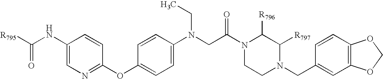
C1(N(CC(=O)N2CCN(CC3=CC4=C(C=C3)OCO4)C([R797])C2[R796])CC)=CC=C(OC2=NC=C(NC([R795])=O)C=C2)C=C1
